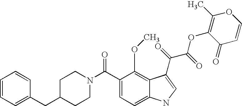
C1=CC=C(CC2CCN(C(C3=CC=C4C(=C3OC)C(C(=O)C(=O)OC3=C(C)OC=CC3=O)=CN4)=O)CC2)C=C1
